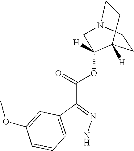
C12=C(C(C(=O)OC3([H])C4([H])CCN(C3)CC4)=NN1)C=C(OC)C=C2
